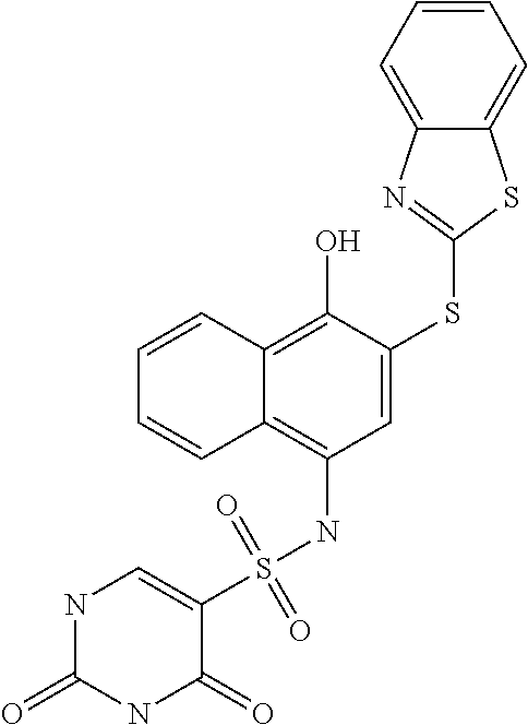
C1(S(NC2=C3C(=C(O)C(SC4=NC5=CC=CC=C5S4)=C2)C=CC=C3)(=O)=O)=CNC(=O)NC1=O
